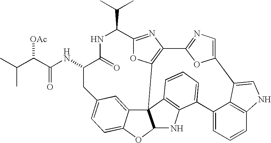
C(C1C2=NC3=C(O2)C24C5=CC(=CC=C5OC2NC2=C4C=CC=C2C2=CC=CC4=C2C(=CN4)C2=CN=C3O2)CC(NC(C([OAc])C(C)C)=O)C(=O)N1)(C)C
